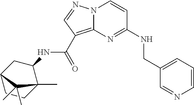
C1=CN=CC(CNC2=NC3=C(C(NC4CC5CCC4(C)C5(C)C)=O)C=NN3C=C2)=C1
